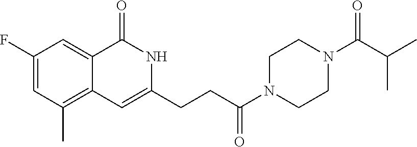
C1(F)=CC(C)=C2C(=C1)C(=O)NC(CCC(N1CCN(C(C(C)C)=O)CC1)=O)=C2
